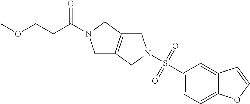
C1C2=C(CN1C(CCOC)=O)CN(S(C1=CC=C3C(=C1)C=CO3)(=O)=O)C2
